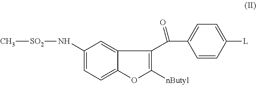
C1(N[SO2]C)=CC=C2C(=C1)C(C(C1=CC=C([L])C=C1)=O)=C([nButyl])O2
